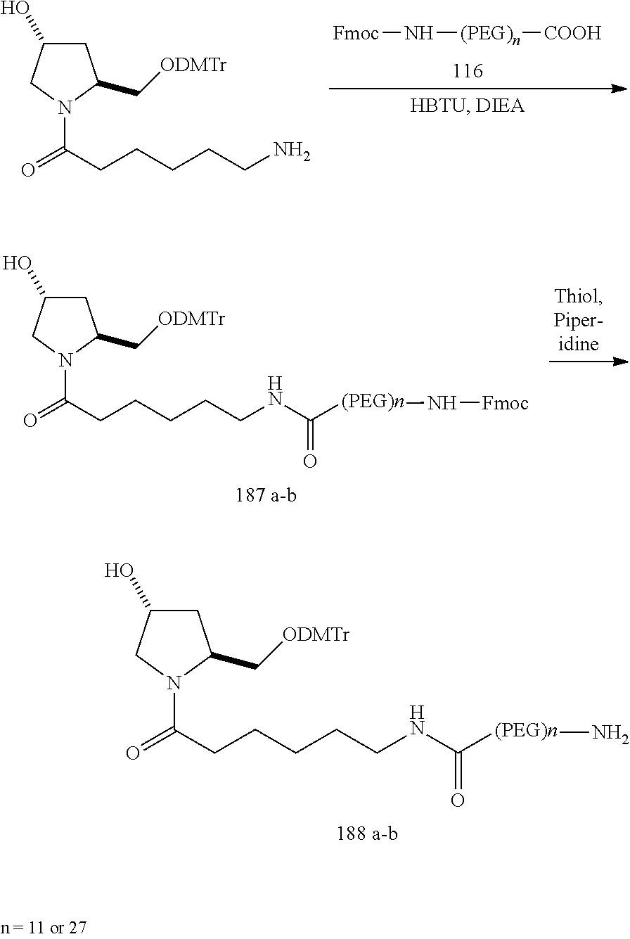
C1C(O)CN(C(CCCCCNC([(PEG)n]N)=O)=O)C1C[ODMTr].C1C(O)CN(C(CCCCCNC([(PEG)n]N[Fmoc])=O)=O)C1C[ODMTr].C1C(O)CN(C(CCCCCN)=O)C1C[ODMTr].[Fmoc]N[(PEG)n][COOH]
